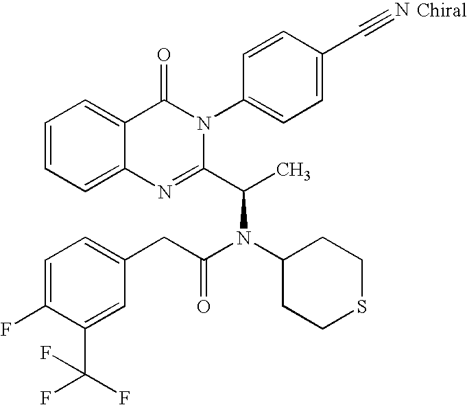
C12=CC=CC=C1C(=O)N(C1=CC=C(C#N)C=C1)C(C(C)N(C1CCSCC1)C(CC1=CC=C(F)C(C(F)(F)F)=C1)=O)=N2
